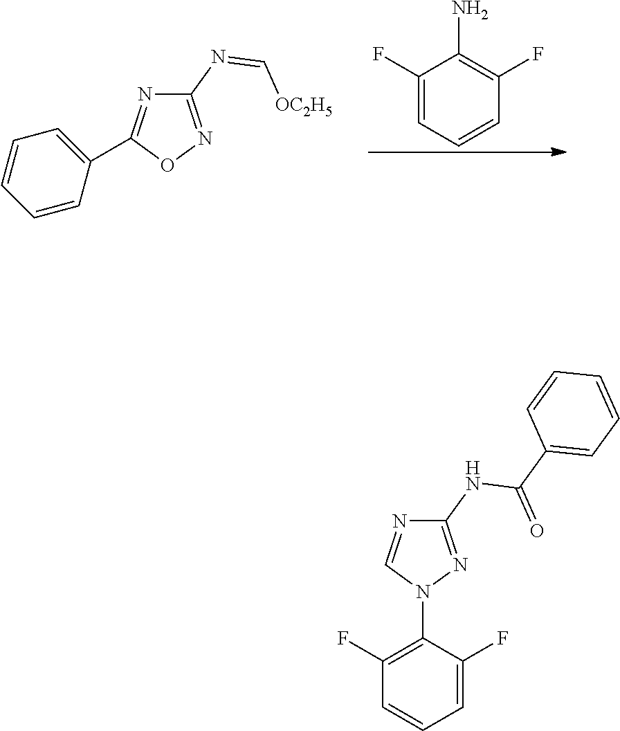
C1(F)=CC=CC(F)=C1N.C1(N=C[OC2H5])=NOC(C2=CC=CC=C2)=N1.C1(NC(=O)C2=CC=CC=C2)=NN(C2=C(F)C=CC=C2F)C=N1
